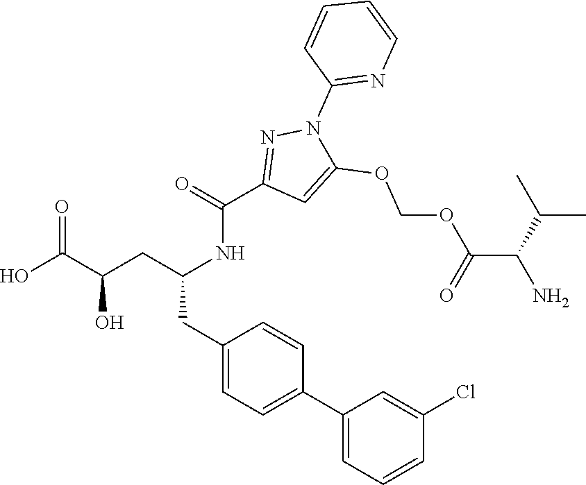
OC(=O)C(O)CC(CC1=CC=C(C2=CC=CC(Cl)=C2)C=C1)NC(=O)C1=NN(C2=NC=CC=C2)C(OCOC(=O)C(N)C(C)C)=C1
